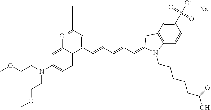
[Na].C12=CC(N(CCOC)CCOC)=CC=C1C(C=CC=CC=C1C(C)(C)C3=C(C=CC(S([O-])(=O)=O)=C3)N1CCCCCC(O)=O)=CC(C(C)(C)C)=[O+]2
